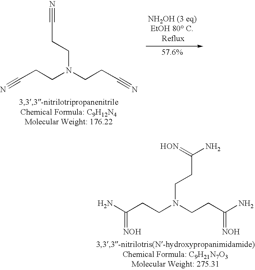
N#CCCN(CCC#N)CCC#N.C(CCN(CCC(N)=[NOH])CCC(N)=[HON])(N)=[NOH]
